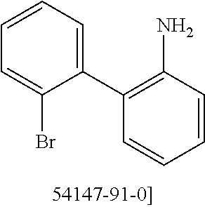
C1(C2=C(N)C=CC=C2)=CC=CC=C1Br
